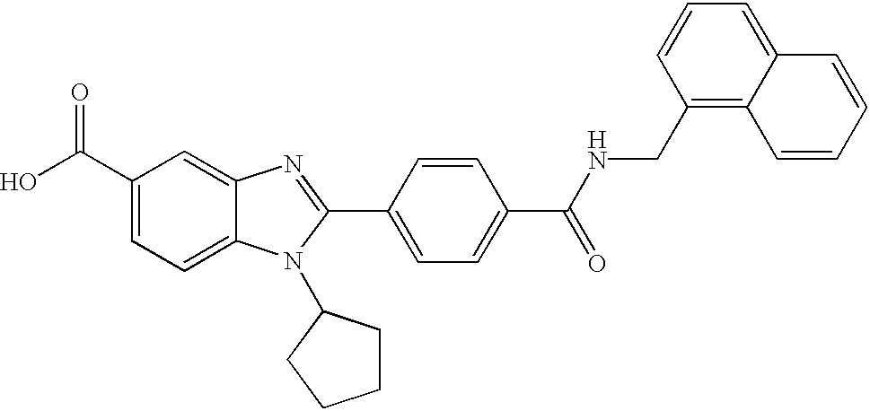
C1(C(O)=O)=CC=C2C(=C1)N=C(C1=CC=C(C(NCC3=C4C(=CC=C3)C=CC=C4)=O)C=C1)N2C1CCCC1
